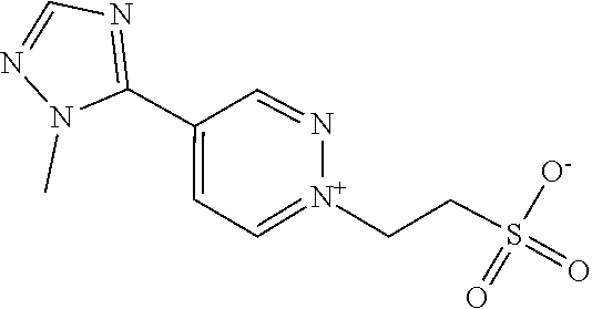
N1=C(C2=CC=[N+](CCS(=O)(=O)[O-])N=C2)N(C)N=C1
